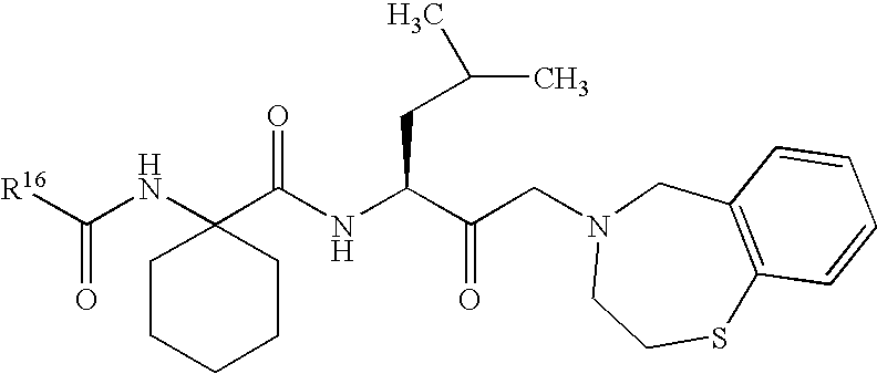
[R16]C(NC1(C(NC(C(CN2CCSC3=C(C2)C=CC=C3)=O)CC(C)C)=O)CCCCC1)=O
